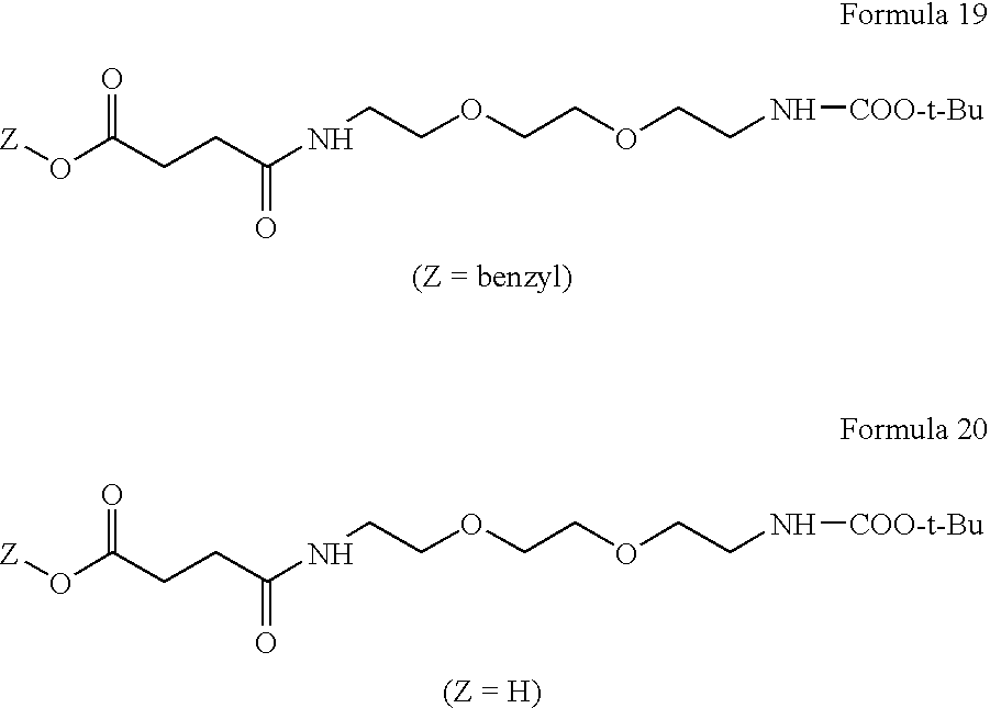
[Z]OC(CCC(=O)NCCOCCOCCN[COO-t-Bu])=O.[Z]OC(CCC(=O)NCCOCCOCCN[COO-t-Bu])=O
